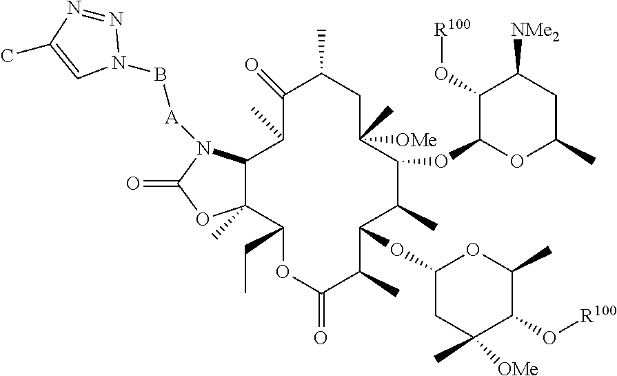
C1(=O)C(C)CC([OMe])(C)C(OC2OC(C)CC([NMe2])C2O[R100])C(C)C(OC2CC([OMe])(C)C(O[R100])C(C)O2)C(C)C(=O)OC(CC)C2(C)C(N([A]BN3N=NC(C)=C3)C(=O)O2)C1C
